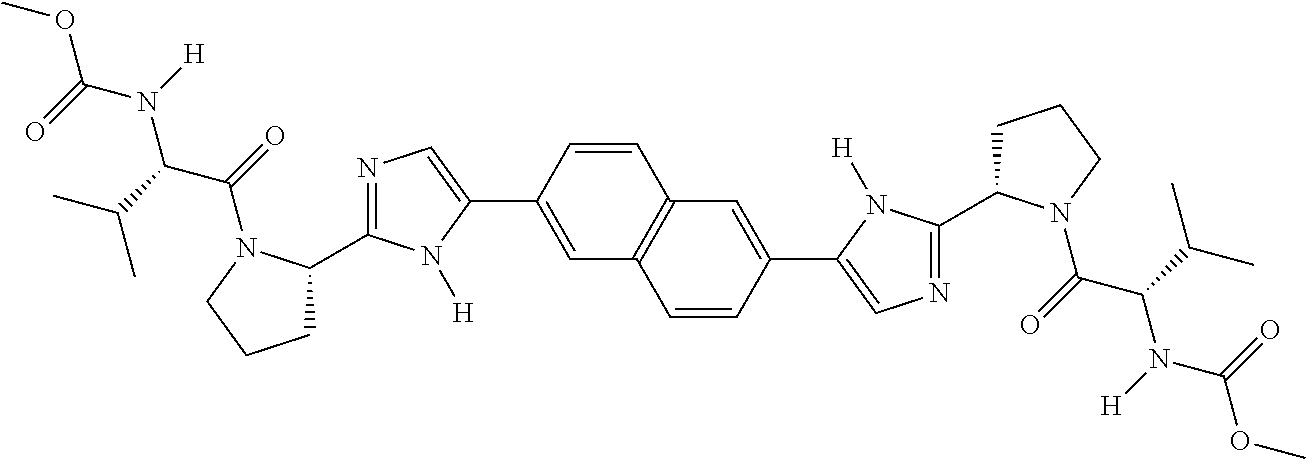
COC(N([H])C(C(C)C)C(=O)N1C(C2=NC=C(C3=CC4=C(C=C3)C=C(C3=CN=C(C5CCCN5C(=O)C(C(C)C)N([H])C(=O)OC)N3[H])C=C4)N2[H])CCC1)=O
